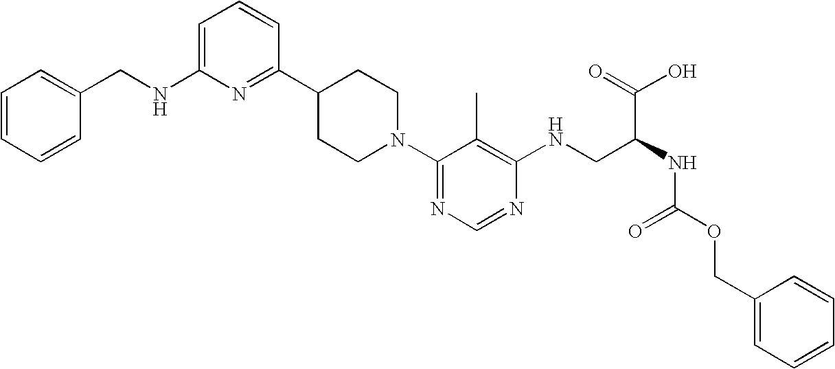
C1=C(NCC2=CC=CC=C2)N=C(C2CCN(C3=NC=NC(NCC(NC(OCC4=CC=CC=C4)=O)C(=O)O)=C3C)CC2)C=C1
